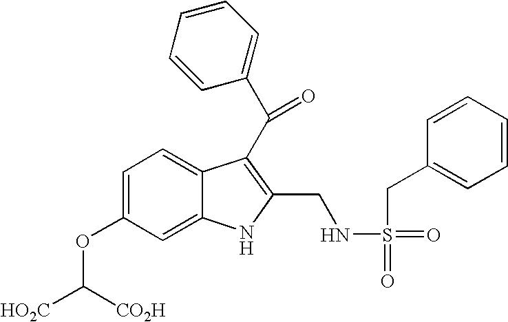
C1=C(OC([HO2C])[CO2H])C=C2C(=C1)C(C(=O)C1=CC=CC=C1)=C(CNS(=O)(=O)CC1=CC=CC=C1)N2
